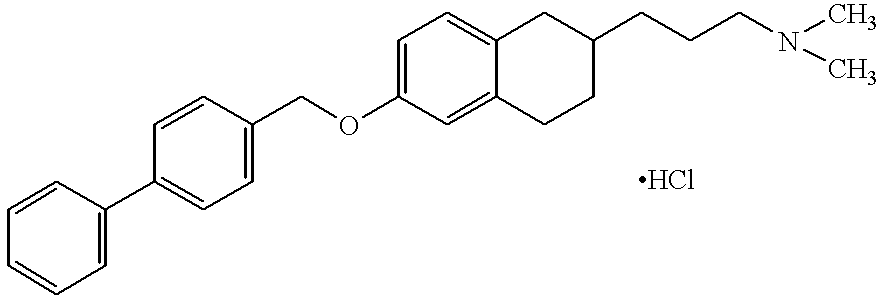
C1=CC=CC=C1C1=CC=C(COC2=CC=C3C(=C2)CCC(CCCN(C)C)C3)C=C1
